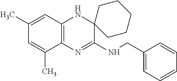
C1(C)=CC2=C(C(C)=C1)N=C(NCC1=CC=CC=C1)C1(N2)CCCCC1
